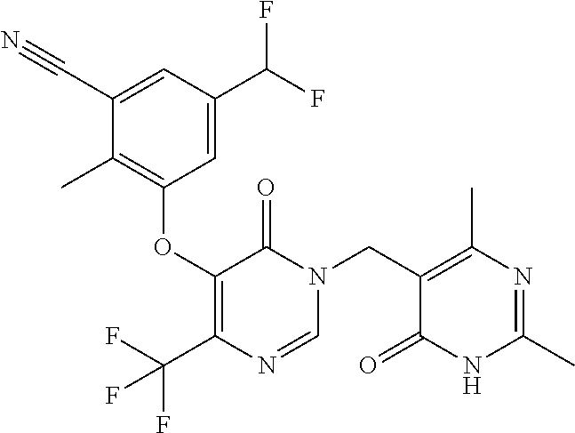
C1(C#N)=CC(C(F)F)=CC(OC2=C(C(F)(F)F)N=CN(CC3=C(C)N=C(C)NC3=O)C2=O)=C1C
